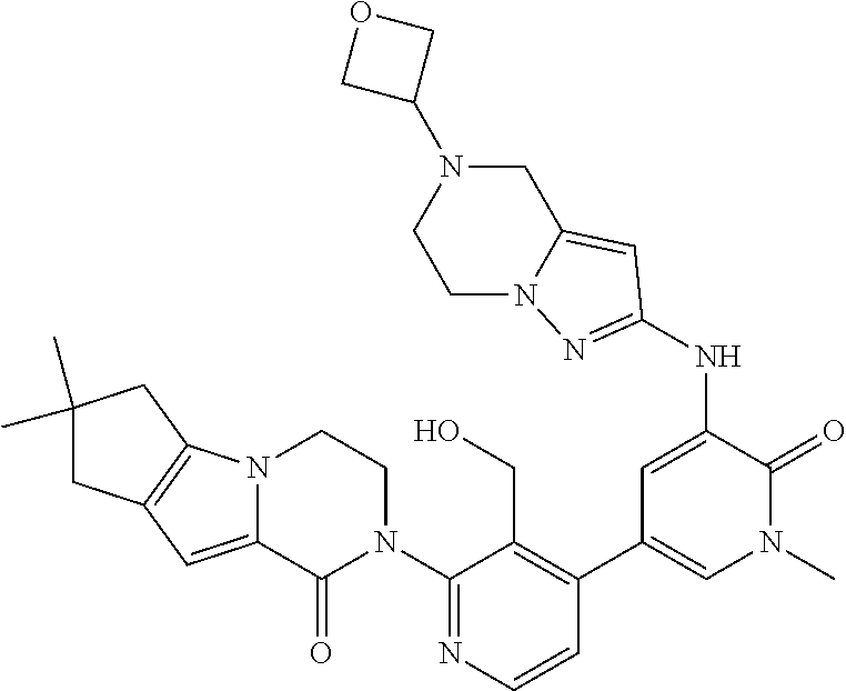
C1(N2CCN3C(=CC4=C3CC(C)(C)C4)C2=O)=NC=CC(C2=CN(C)C(=O)C(NC3=NN4C(=C3)CN(C3COC3)CC4)=C2)=C1CO
